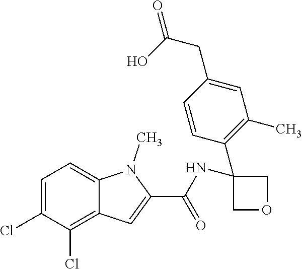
C1=C(Cl)C(Cl)=C2C(=C1)N(C)C(C(NC1(C3=C(C)C=C(CC(=O)O)C=C3)COC1)=O)=C2
